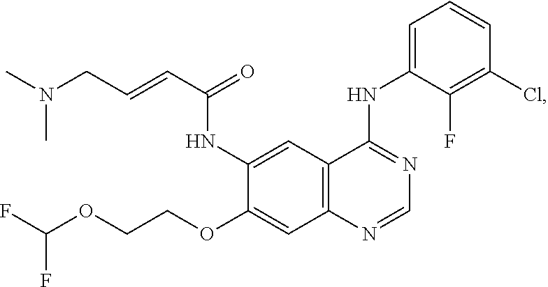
C12=C(C=C(NC(C=CCN(C)C)=O)C(OCCOC(F)F)=C1)C(NC1=CC=CC(Cl)=C1F)=NC=N2
